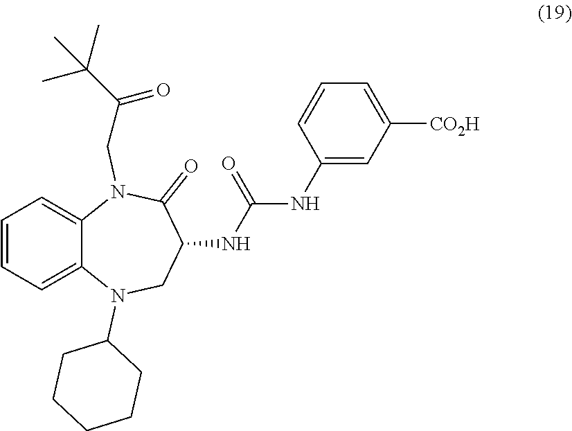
C1=CC=C2C(=C1)N(CC(C(C)(C)C)=O)C(=O)C(NC(NC1=CC([CO2H])=CC=C1)=O)CN2C1CCCCC1
